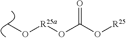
CO[R25a]OC(=O)O[R25]
